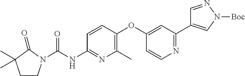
C1CN(C(NC2=NC(C)=C(OC3=CC(C4=CN([Boc])N=C4)=NC=C3)C=C2)=O)C(=O)C1(C)C
